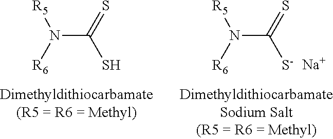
N(C(S)=S)([R5])[R6].N(C([S-])=S)([R5])[R6].[Na]
